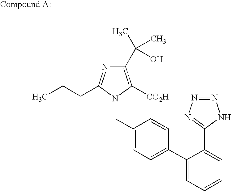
C1(CN2C([CO2H])=C(C(C)(C)O)N=C2CCC)=CC=C(C2=CC=CC=C2C2=NN=NN2)C=C1
